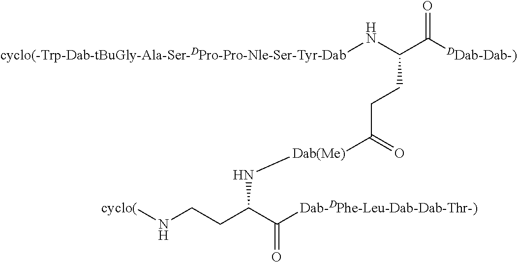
[cyclo(-Trp-Dab-tBuGly-Ala-Ser-DPro-Pro-Nle-Ser-Tyr-Dab]NC(C([DDab-Dab-)])=O)CCC([Dab(Me)]NC(CCN[cyclo(])C([Dab-DPhe-Leu-Dab-Dab-Thr-)])=O)=O
